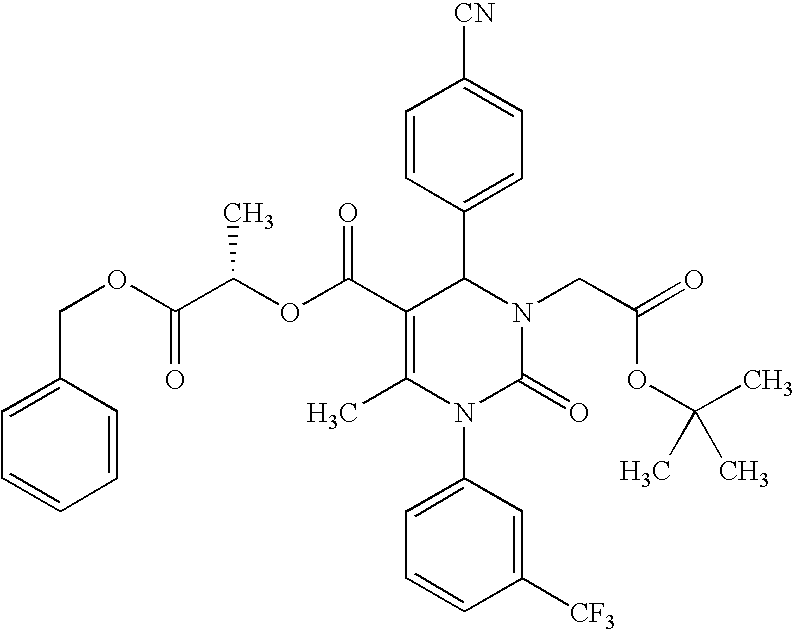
C1=CC(C2C(C(=O)OC(C(OCC3=CC=CC=C3)=O)C)=C(C)N(C3=CC=CC([CF3])=C3)C(=O)N2CC(=O)OC(C)(C)C)=CC=C1[CN]
